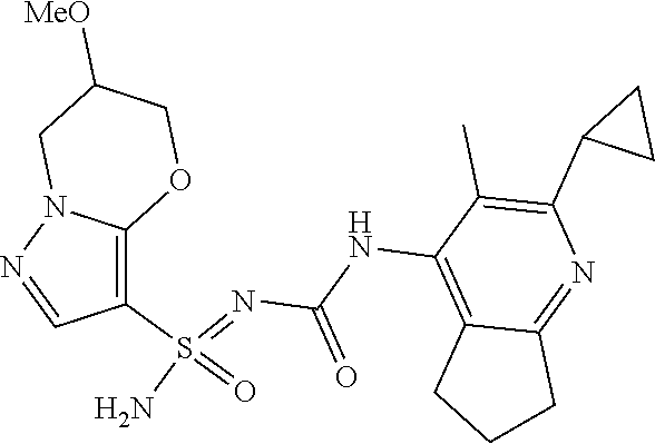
C(NC1=C2C(=NC(C3CC3)=C1C)CCC2)(N=S(N)(=O)C1=C2N(N=C1)CC([MeO])CO2)=O
